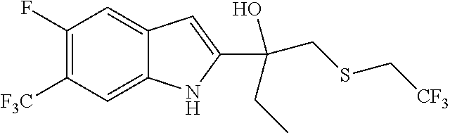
C1(F)=C([F3C])C=C2C(=C1)C=C(C(CSC[CF3])(CC)O)N2
